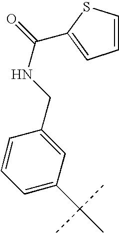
C1=CC=C(C(C)(C)C)C=C1CNC(=O)C1=CC=CS1
